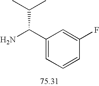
C1=CC(F)=CC(C(N)C(C)C)=C1
